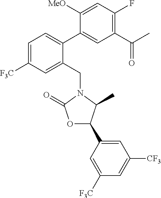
C1(C(C)=O)=C(F)C=C([MeO])C(C2=CC=C([F3C])C=C2CN2C(C)C(C3=CC([CF3])=CC([F3C])=C3)OC2=O)=C1
